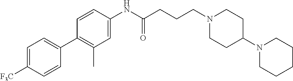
C1(C2=CC=C([F3C])C=C2)=C(C)C=C(NC(CCCN2CCC(N3CCCCC3)CC2)=O)C=C1
